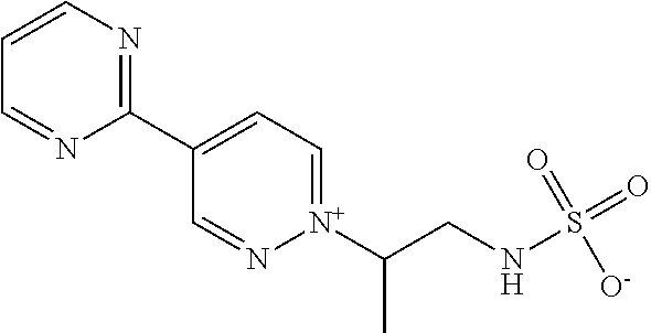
C1=CN=C(C2=CC=[N+](C(CNS(=O)([O-])=O)C)N=C2)N=C1
